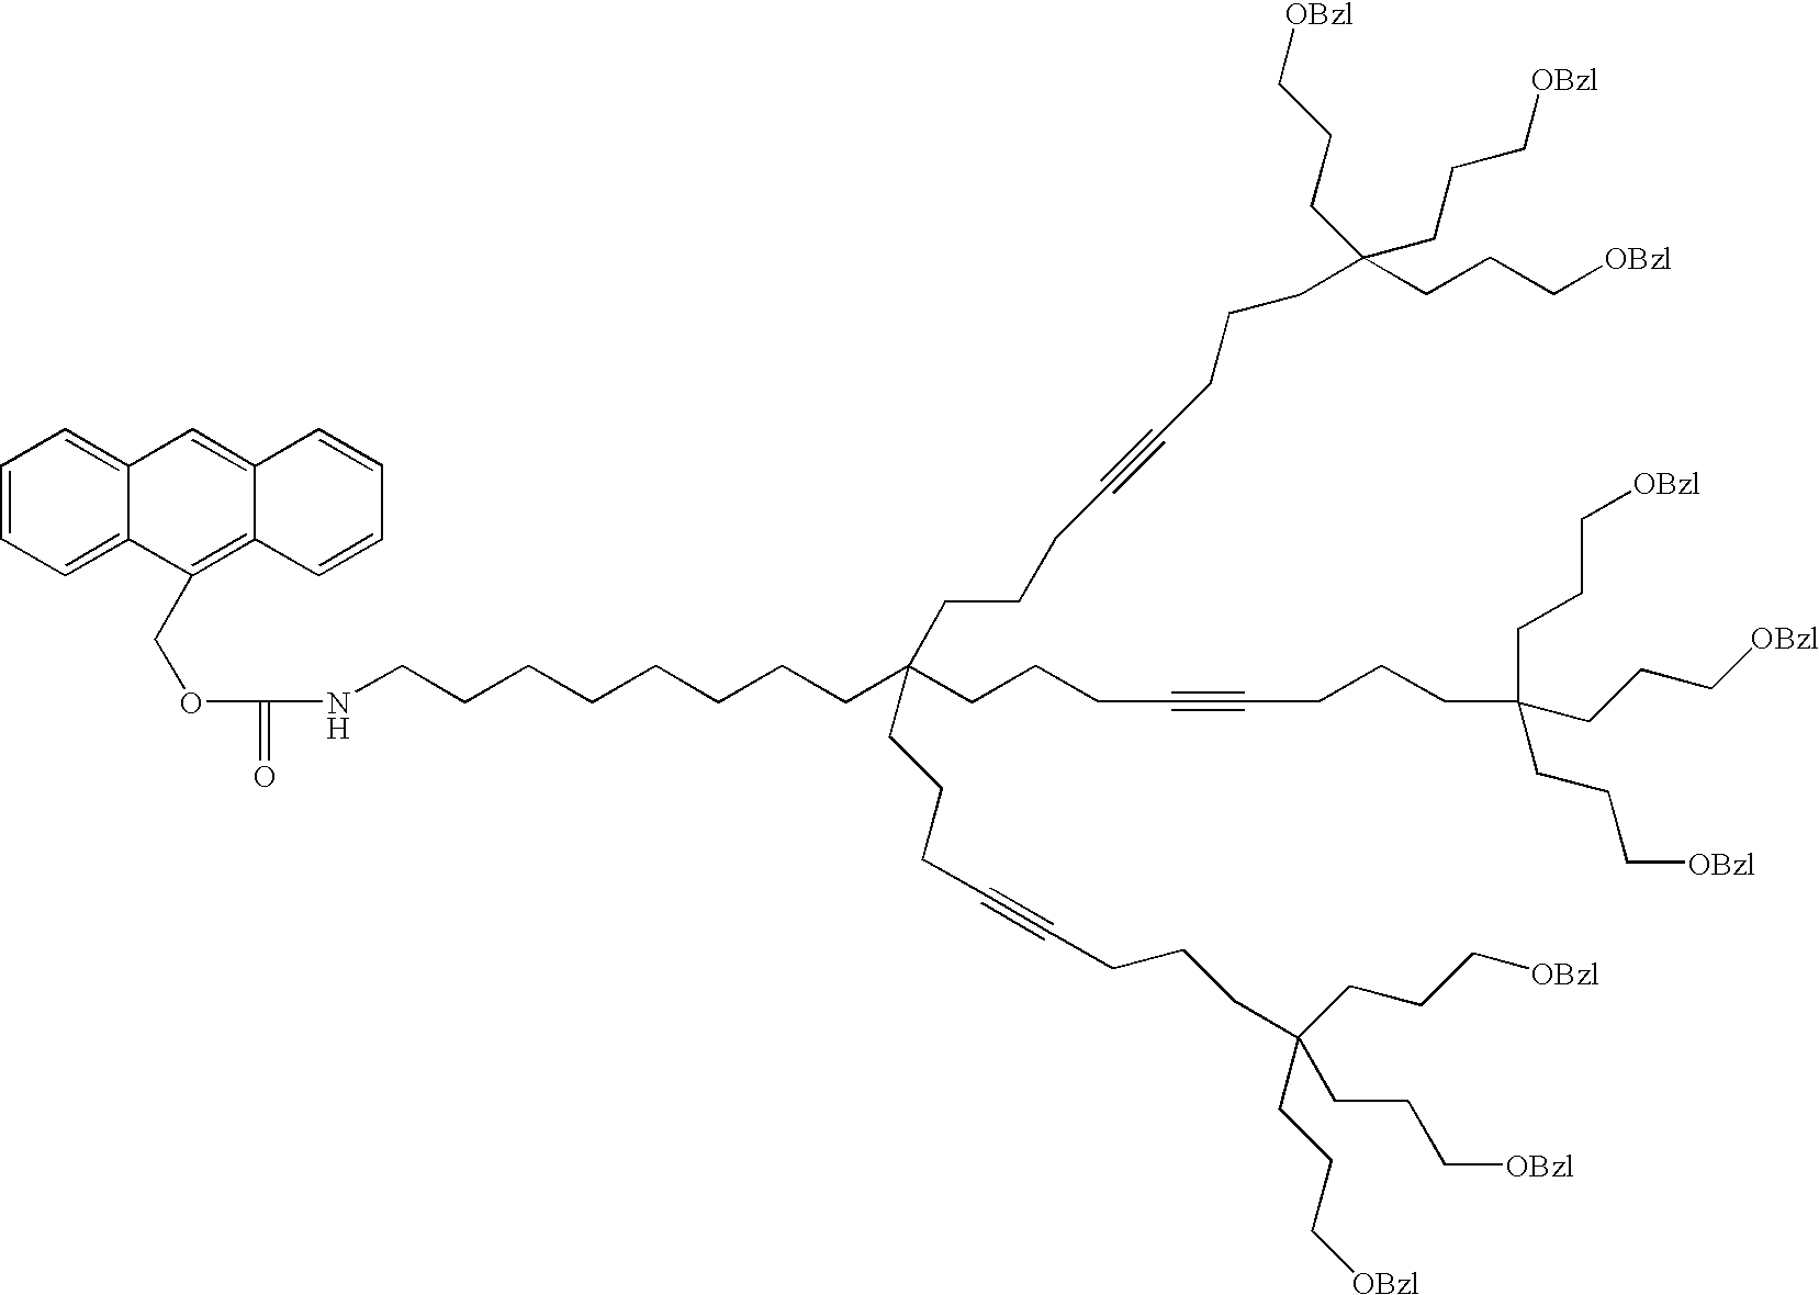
C1=CC=C2C(=C1)C=C1C(=C2COC(NCCCCCCCCC(CCCC#CCCCC(CCC[OBzl])(CCC[OBzl])CCC[OBzl])(CCCC#CCCCC(CCC[OBzl])(CCC[OBzl])CCC[OBzl])CCCC#CCCCC(CCC[OBzl])(CCC[OBzl])CCC[OBzl])=O)C=CC=C1
